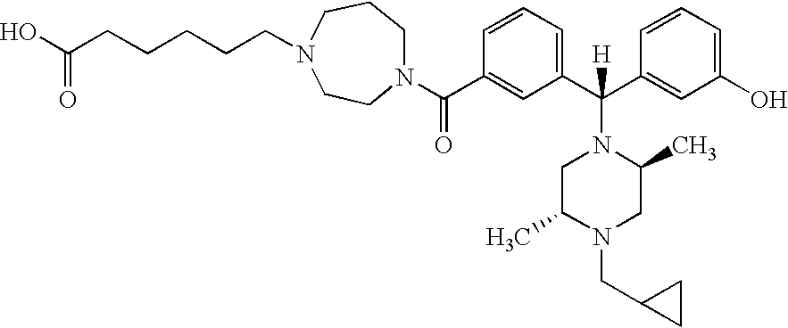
N1(C(C2=CC(C(C3=CC(O)=CC=C3)(N3CC(C)N(CC4CC4)CC3C)[H])=CC=C2)=O)CCCN(CCCCCC(O)=O)CC1
